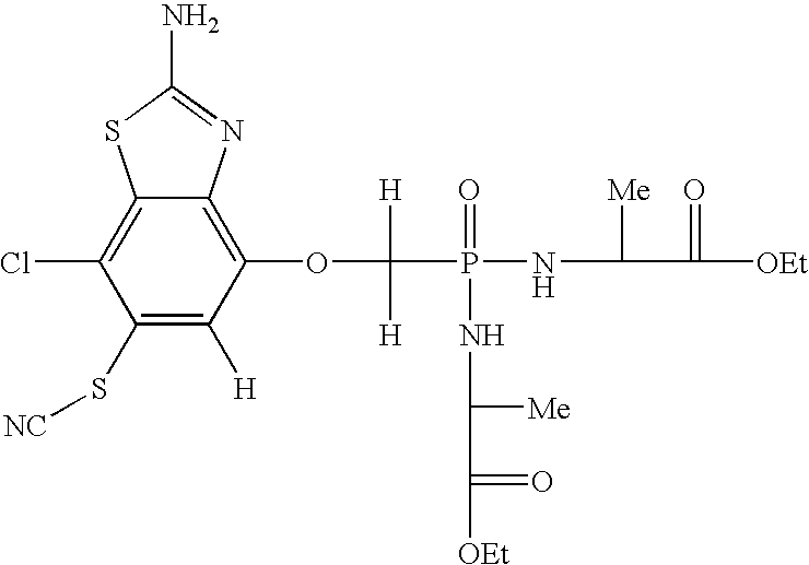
C1(S[NC])=C([H])C(OC(P(=O)(NC([Me])C(=O)[OEt])NC([Me])C(=O)[OEt])([H])[H])=C2C(=C1Cl)SC(N)=N2
